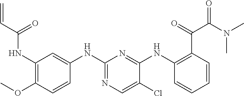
C1(NC(C=C)=O)=C(OC)C=CC(NC2=NC=C(Cl)C(NC3=C(C(=O)C(N(C)C)=O)C=CC=C3)=N2)=C1
